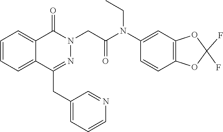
C1=CC=C2C(=C1)C(=O)N(CC(=O)N(C1=CC3=C(C=C1)OC(F)(F)O3)CC)N=C2CC1=CC=CN=C1
